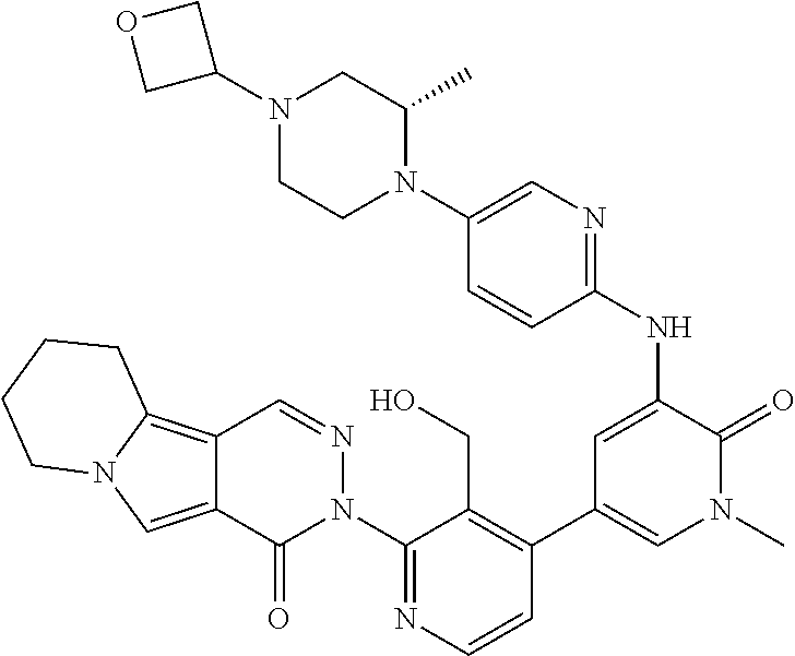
C1=CN=C(N2N=CC3=C4N(C=C3C2=O)CCCC4)C(CO)=C1C1=CN(C)C(=O)C(NC2=NC=C(N3C(C)CN(C4COC4)CC3)C=C2)=C1
